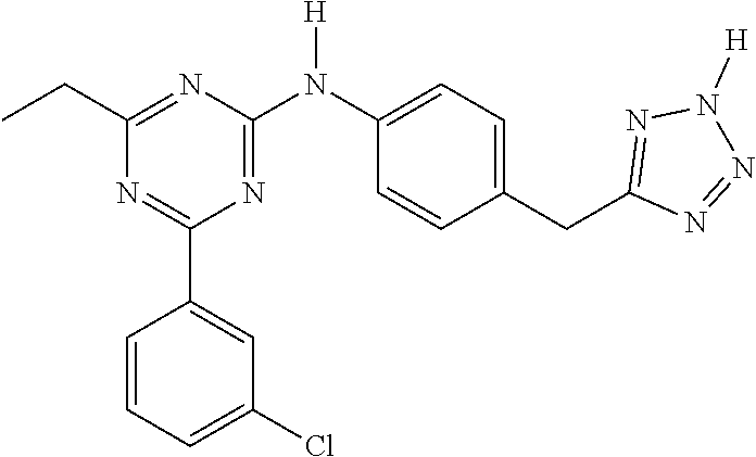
C1(C2=CC(Cl)=CC=C2)=NC(CC)=NC(N(C2=CC=C(CC3=NN([H])N=N3)C=C2)[H])=N1
